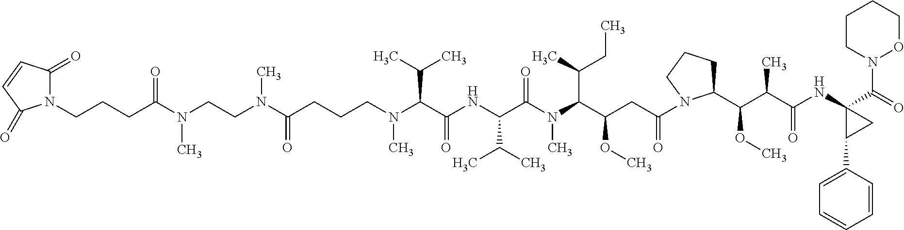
N(C(CCCN(C(C(NC(C(N(C(C(CC(=O)N1C(C(C(C(NC2(C(=O)N3OCCCC3)C(C3=CC=CC=C3)C2)=O)C)OC)CCC1)OC)C(C)CC)C)=O)C(C)C)=O)C(C)C)C)=O)(C)CCN(C(CCCN1C(=O)C=CC1=O)=O)C
